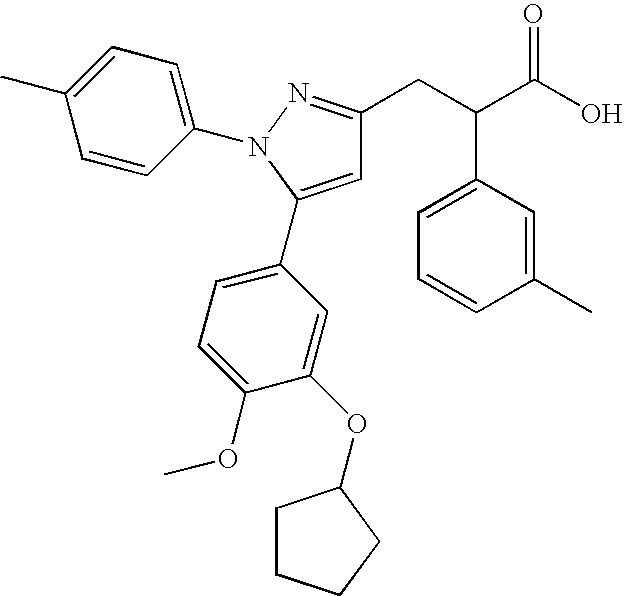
O(C1=CC=C(C2=CC(CC(C(O)=O)C3=CC=CC(C)=C3)=NN2C2=CC=C(C)C=C2)C=C1OC1CCCC1)C
